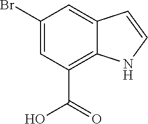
C1(Br)=CC(C(=O)O)=C2C(=C1)C=CN2
